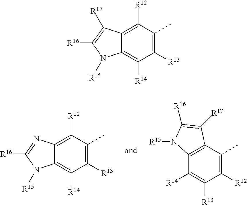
C12=C([R12])C(C)=C([R13])C([R14])=C1N([R15])C([R16])=C2[R17].C12=C([R12])C(C)=C([R13])C([R14])=C1N([R15])C([R16])=N2.C12=C(C(C)=C([R12])C([R13])=C1[R14])C([R17])=C([R16])N2[R15]
